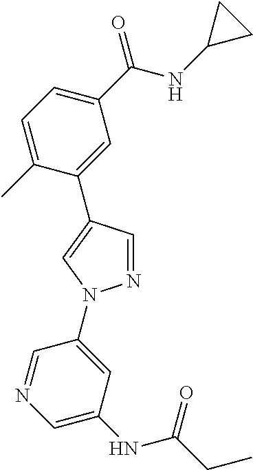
C1(C(NC2CC2)=O)=CC=C(C)C(C2=CN(C3=CC(NC(=O)CC)=CN=C3)N=C2)=C1
